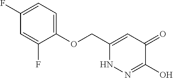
C1(OCC2=CC(=O)C(O)=NN2)=CC=C(F)C=C1F
